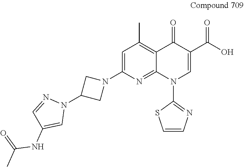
C1=C(N2CC(N3N=CC(NC(=O)C)=C3)C2)N=C2C(=C1C)C(=O)C(C(O)=O)=CN2C1=NC=CS1
